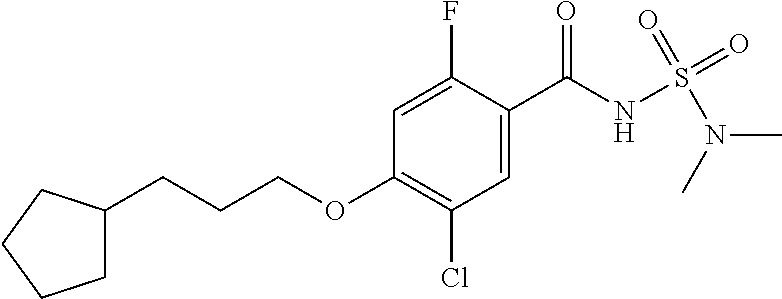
O(C1=C(Cl)C=C(C(NS(N(C)C)(=O)=O)=O)C(F)=C1)CCCC1CCCC1
